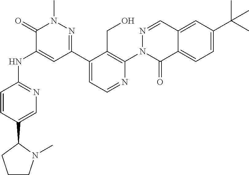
C1=CC(C2CCCN2C)=CN=C1NC1=CC(C2=CC=NC(N3N=CC4=CC(C(C)(C)C)=CC=C4C3=O)=C2CO)=NN(C)C1=O
